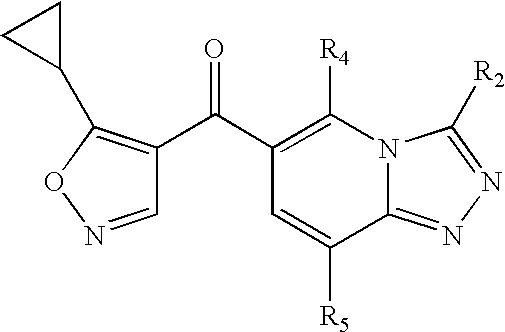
C1(C(C2=C(C3CC3)ON=C2)=O)=C([R4])N2C(=NN=C2[R2])C([R5])=C1
